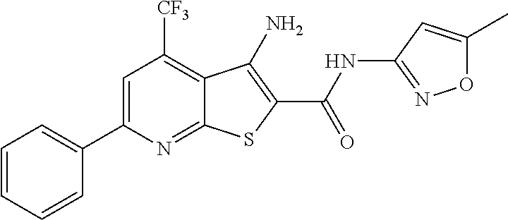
C1=CC=CC(C2=CC([CF3])=C3C(=N2)SC(C(NC2=NOC(C)=C2)=O)=C3N)=C1
